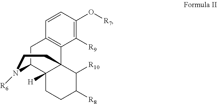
C1C2C3([H])C(C4=C1C=CC(O[R7])=C4[R9])(C([R10])C([R8])CC3)CCN2[R6]
